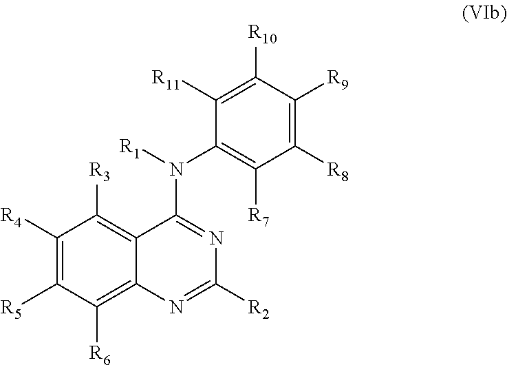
C12=C([R6])C([R5])=C([R4])C([R3])=C1C(N([R1])C1=C([R7])C([R8])=C([R9])C([R10])=C1[R11])=NC([R2])=N2
